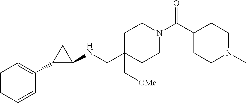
C1(C(N2CCC(CNC3CC3C3=CC=CC=C3)(C[OMe])CC2)=O)CCN(C)CC1
